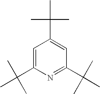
C1=C(C(C)(C)C)N=C(C(C)(C)C)C=C1C(C)(C)C
